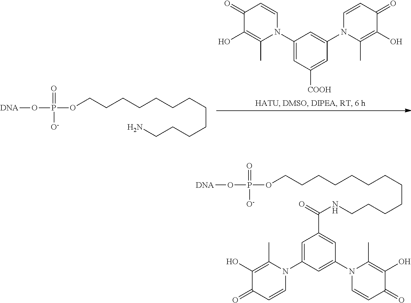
[DNA]OP(OCCCCCCCCCCCCNC(=O)C1=CC(N2C=CC(=O)C(O)=C2C)=CC(N2C=CC(=O)C(O)=C2C)=C1)(=O)[O-].C1(N2C=CC(=O)C(O)=C2C)=CC(N2C=CC(=O)C(O)=C2C)=CC([COOH])=C1.[DNA]OP(OCCCCCCCCCCCCN)(=O)[O-]
